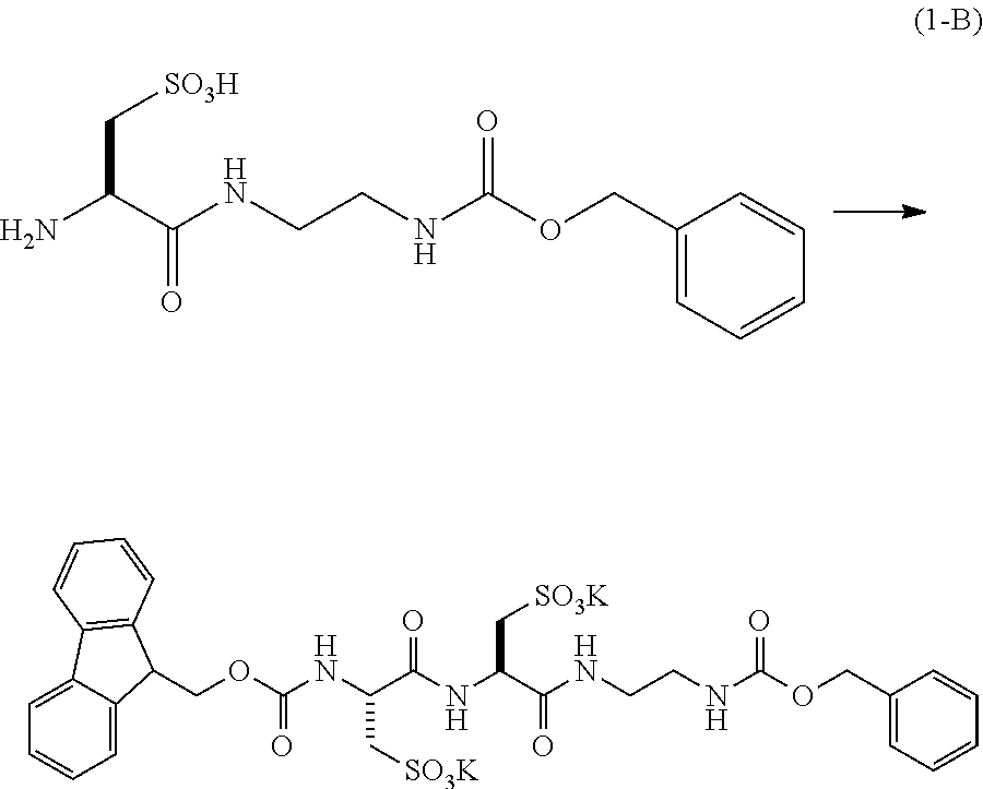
C(C(C(NCCNC(OCC1=CC=CC=C1)=O)=O)N)[SO3H].C(C(C(NCCNC(OCC1=CC=CC=C1)=O)=O)NC(C(NC(OCC1C2=CC=CC=C2C2=C1C=CC=C2)=O)C[SO3K])=O)[SO3K]
